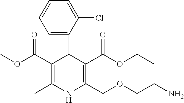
C1=CC=C(C2C(C(OC)=O)=C(C)NC(COCCN)=C2C(OCC)=O)C(Cl)=C1
